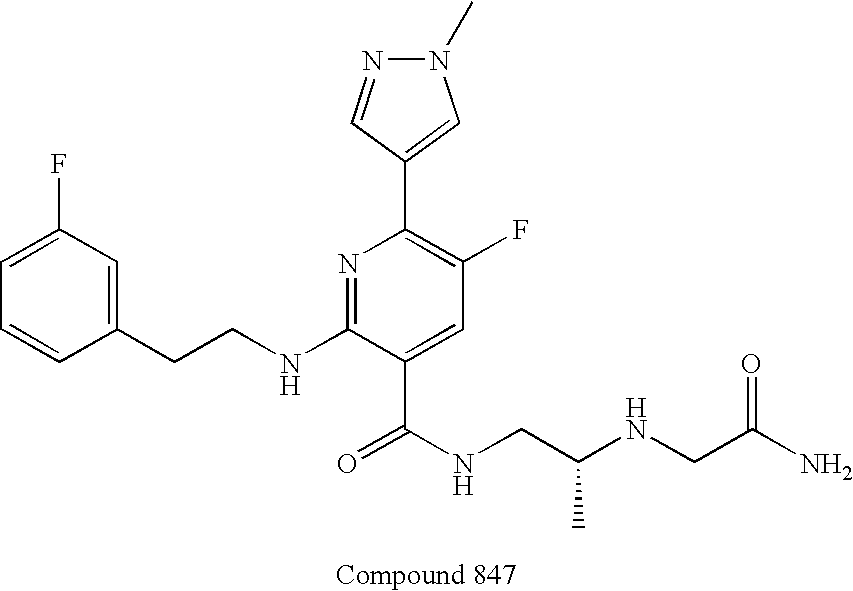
C1=CC(CCNC2=NC(C3=CN(C)N=C3)=C(F)C=C2C(NCC(NCC(N)=O)C)=O)=CC(F)=C1
